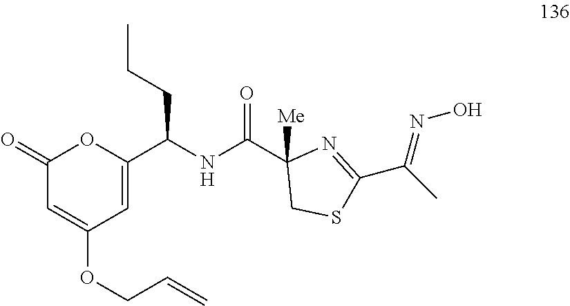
C1(=O)C=C(OCC=C)C=C(C(NC(C2([Me])CSC(C(C)=NO)=N2)=O)CCC)O1
